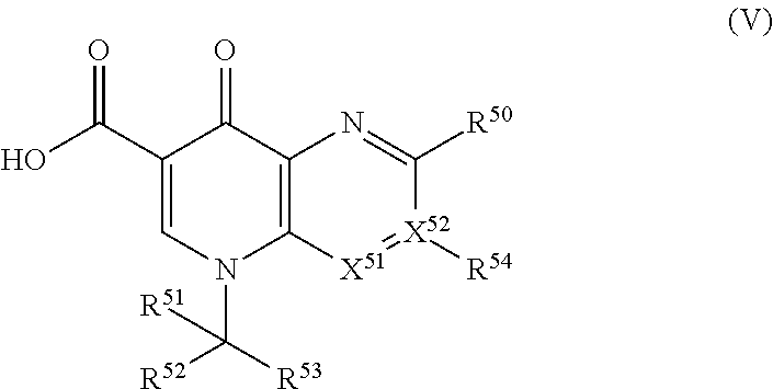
C1(C(=O)O)=CN(C([R52])([R53])[R51])C2=C(C1=O)N=C([R50])[X52]([R54])=[X51]2
